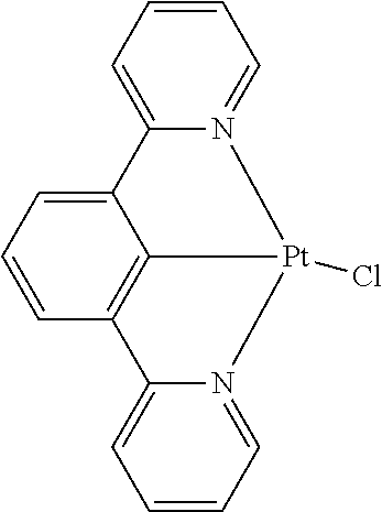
C1=C2N(=CC=C1)[Pt]1(Cl)C3=C(C=CC=C23)C2=CC=CC=N21
